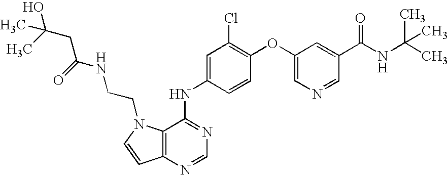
C12=C(N=CN=C1NC1=CC(Cl)=C(OC3=CN=CC(C(NC(C)(C)C)=O)=C3)C=C1)C=CN2CCNC(CC(O)(C)C)=O
